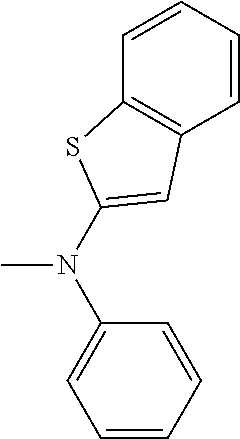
C1=CC=CC(N(C)C2=CC3=C(C=CC=C3)S2)=C1
